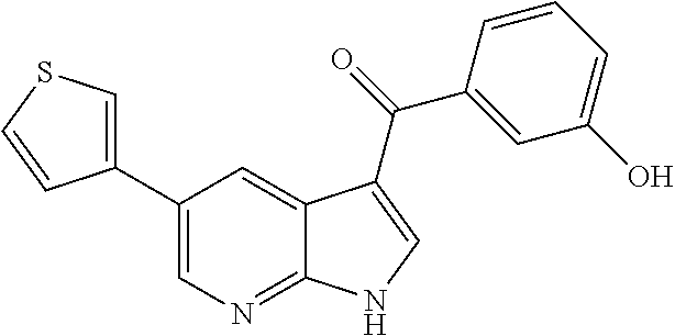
C1(C2=CN=C3C(=C2)C(C(C2=CC(O)=CC=C2)=O)=CN3)=CSC=C1
